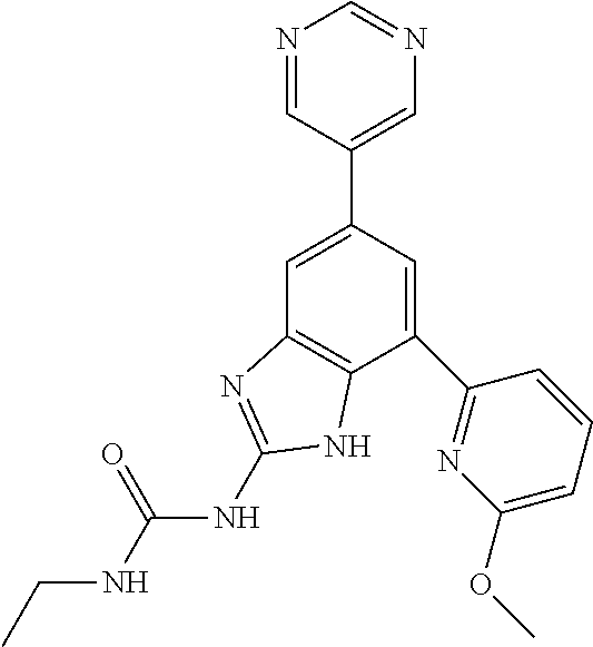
C1=C(C2=CN=CN=C2)C=C(C2=NC(OC)=CC=C2)C2=C1N=C(NC(=O)NCC)N2
